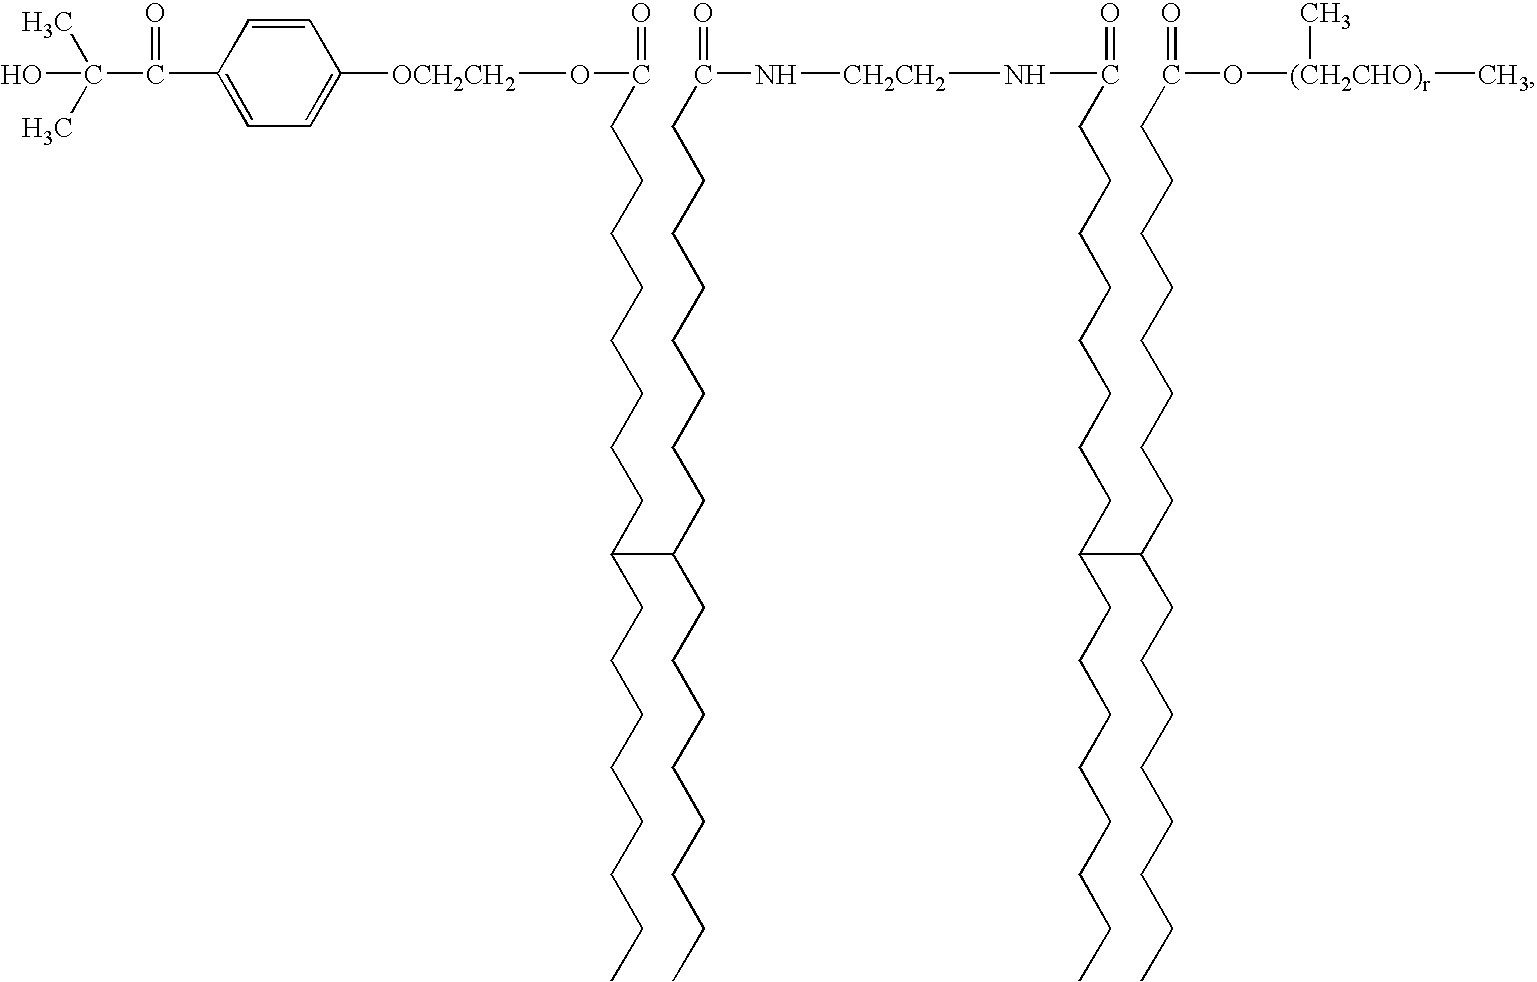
C1=CC(C(C(C)(C)O)=O)=CC=C1[OCH2CH2]OC(=O)CCCCCCCCC(C(CCCCCCCCC(N[CH2CH2]NC(=O)CCCCCCCCC(C(CCCCCCCCC(O[(CH2CHO)r](C)C)=O)CCCCCCCC)CCCCCCCC)=O)CCCCCCCC)CCCCCCCC
